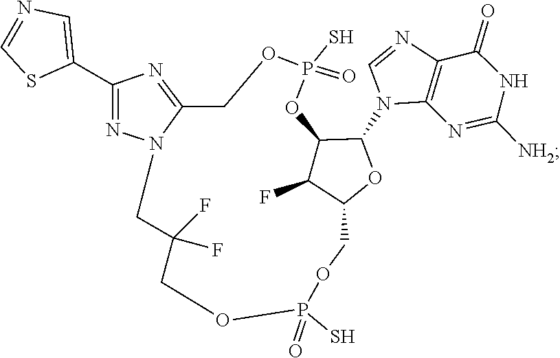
C1=NC2=C(N1C1C3C(F)C(COP(S)(=O)OCC(F)(F)CN4C(=NC(C5=CN=CS5)=N4)COP(S)(=O)O3)O1)N=C([NH2])NC2=O
